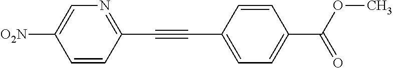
[O2N]C1=CN=C(C#CC2=CC=C(C(OC)=O)C=C2)C=C1
